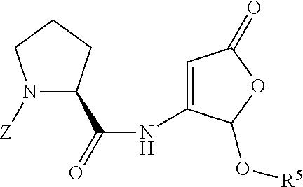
N1([Z])C(C(NC2=CC(=O)OC2O[R5])=O)CCC1
